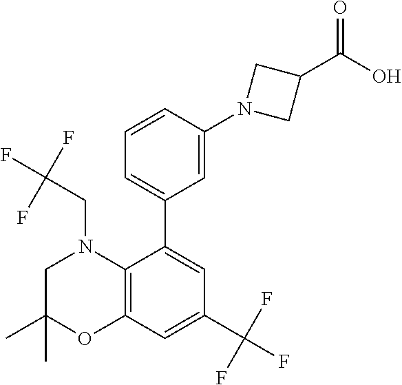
C12=C(C(C3=CC=CC(N4CC(C(O)=O)C4)=C3)=CC(C(F)(F)F)=C1)N(CC(F)(F)F)CC(C)(C)O2
